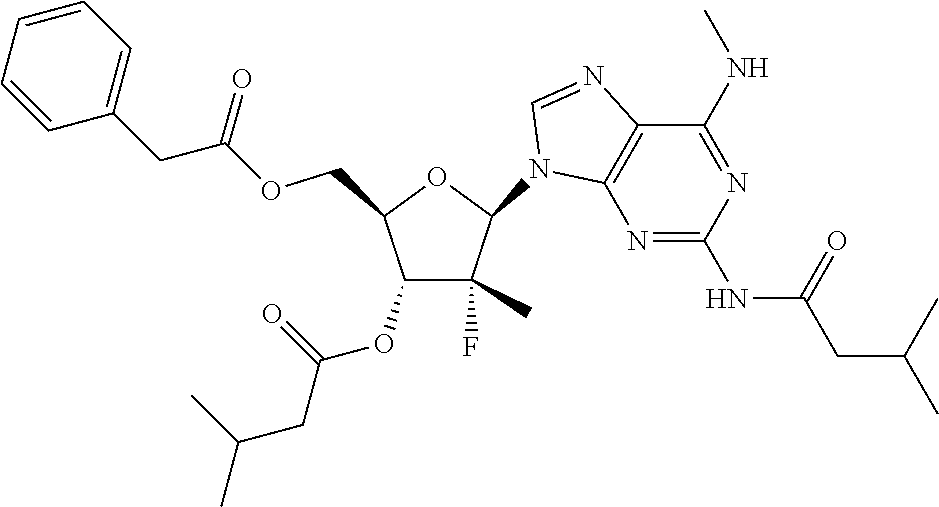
C1(F)(C)C(OC(=O)CC(C)C)C(COC(CC2=CC=CC=C2)=O)OC1N1C2=C(N=C1)C(NC)=NC(NC(CC(C)C)=O)=N2
